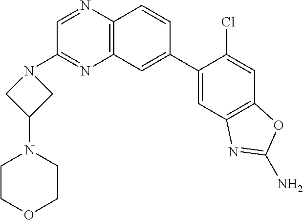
C12=C(C=C(C3=CC4=C(C=C3Cl)OC(N)=N4)C=C1)N=C(N1CC(N3CCOCC3)C1)C=N2
